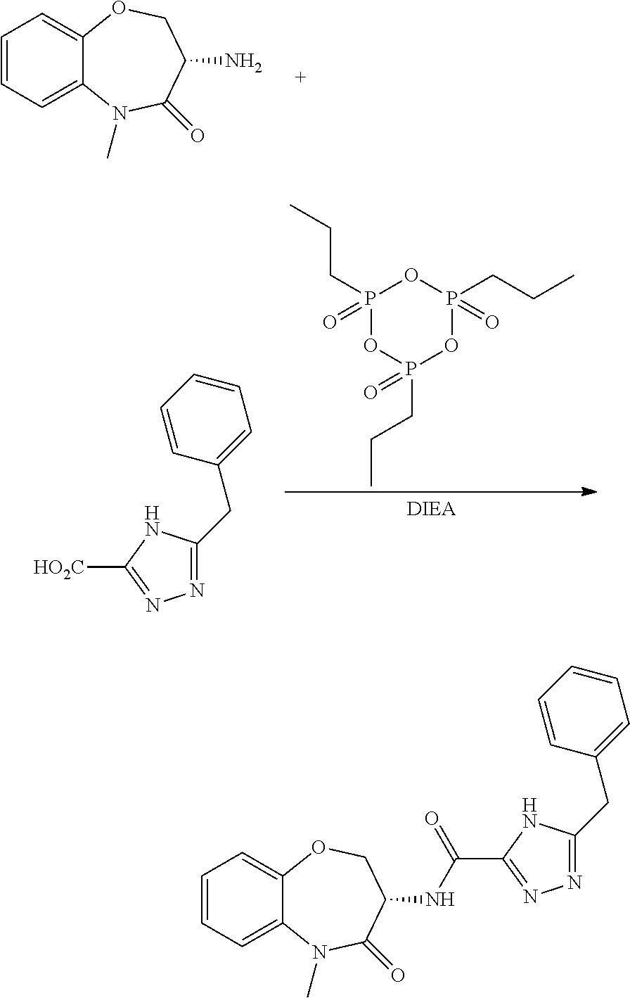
C1=CC=C2C(=C1)OCC(N)C(=O)N2C.N1=C(CC2=CC=CC=C2)NC([HO2C])=N1.CCCP1(=O)OP(=O)(CCC)OP(=O)(CCC)O1.C1=CC=C2C(=C1)OCC(NC(=O)C1=NN=C(CC3=CC=CC=C3)N1)C(=O)N2C
